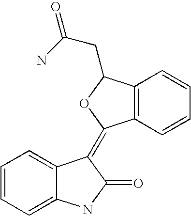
C12=C(C(CC(=O)N)OC1=C1C3=CC=CC=C3NC1=O)C=CC=C2
